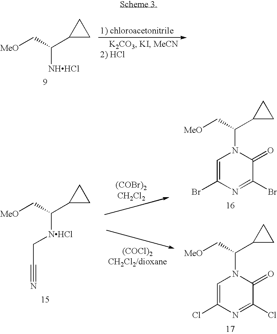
[MeO]CC(C1CC1)[NHHCl].[MeO]CC(C1CC1)[NHCl]CC#N.C1=C(Br)N=C(Br)C(=O)N1C(C[MeO])C1CC1.C1=C(Cl)N=C(Cl)C(=O)N1C(C[MeO])C1CC1
